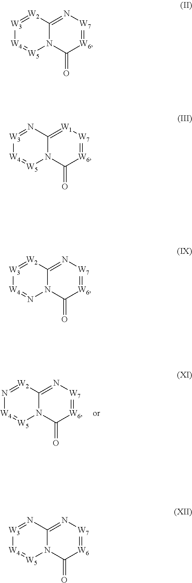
N1=[W2]C2=N[W7]=[W6]C(=O)N2[W5]=[W4]1.[W3]1=[W2]C2=N[W7]=[W6]C(=O)N2[W5]=[W4]1.[W3]1=NC2=[W1][W7]=[W6]C(=O)N2[W5]=[W4]1.[W3]1=[W2]C2=N[W7]=[W6]C(=O)N2N=[W4]1.[W3]1=NC2=N[W7]=[W6]C(=O)N2[W5]=[W4]1
